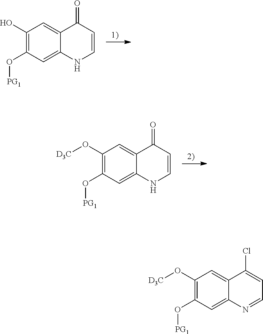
C1(O)=C(O[PG1])C=C2C(=C1)C(=O)C=CN2.C1(O[D3C])=C(O[PG1])C=C2C(=C1)C(=O)C=CN2.C1(O[D3C])=C(O[PG1])C=C2C(=C1)C(Cl)=CC=N2
